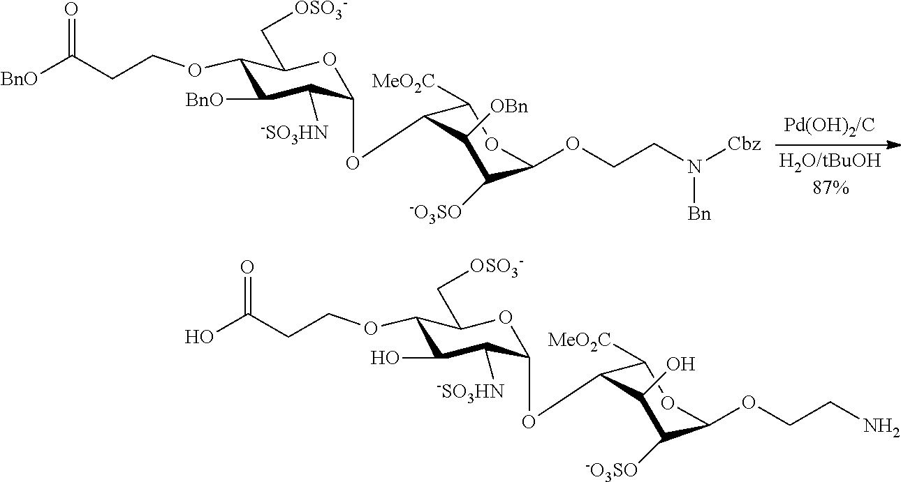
C1(OCCC([BnO])=O)C([BnO])C([-SO3HN])C(OC2C([MeO2C])OC(OCCN([Cbz])[Bn])C([-O3SO])C2[OBn])OC1C[OSO3-].C1(OCCC(O)=O)C(O)C([-SO3HN])C(OC2C([MeO2C])OC(OCCN)C([-O3SO])C2O)OC1C[OSO3-]
